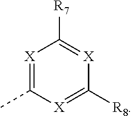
[X]1=C(C)[X]=C([R8])[X]=C1[R7]
